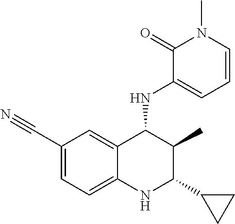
C1(C#N)=CC=C2C(=C1)C(NC1=CC=CN(C)C1=O)C(C)C(C1CC1)N2
